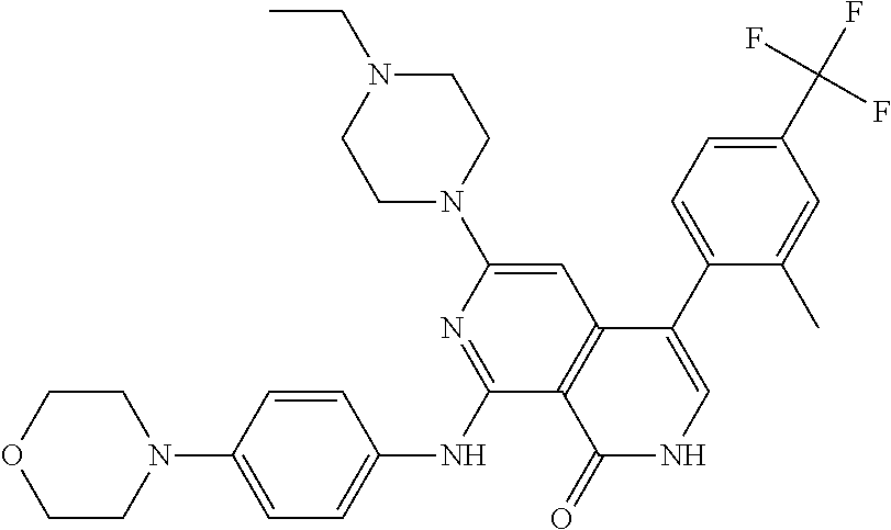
N1(C2=CC3=C(C(NC4=CC=C(N5CCOCC5)C=C4)=N2)C(=O)NC=C3C2=CC=C(C(F)(F)F)C=C2C)CCN(CC)CC1
